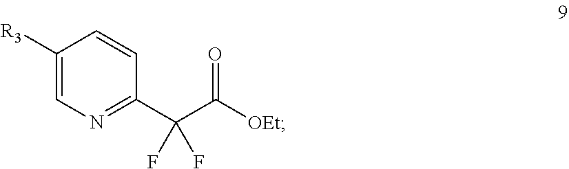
C1([R3])=CN=C(C(C([OEt])=O)(F)F)C=C1
